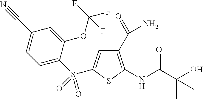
C1(C(=O)N)=C(NC(C(O)(C)C)=O)SC(S(=O)(C2=CC=C(C#N)C=C2OC(F)(F)F)=O)=C1
